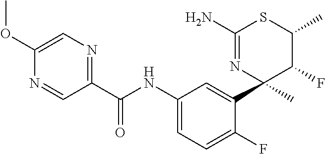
C1(C(NC2=CC=C(F)C(C3(C)C(F)C(C)SC(N)=N3)=C2)=O)=NC=C(OC)N=C1
